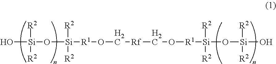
O[Si]([R2])([R2])O[Si]([R2])([R2])[R1]OC[Rf]CO[R1][Si]([R2])([R2])O[Si]([R2])([R2])O
